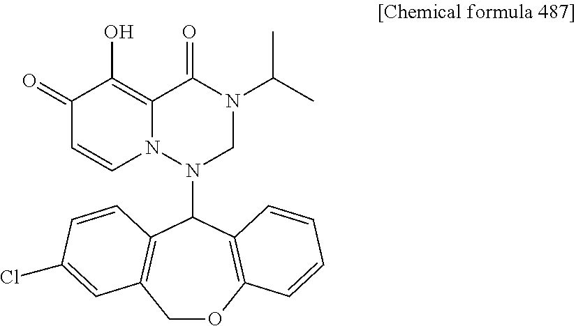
C1OC2=C(C(N3CN(C(C)C)C(=O)C4=C(O)C(=O)C=CN34)C3=C1C=C(Cl)C=C3)C=CC=C2
